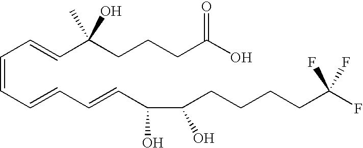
C(C=CC(CCCC(=O)O)(C)O)=CC=CC=CC(C(CCCCC(F)(F)F)O)O
